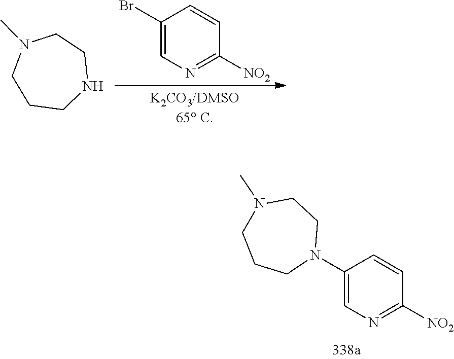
C1(N2CCN(C)CCC2)=CN=C([NO2])C=C1.C1(Br)=CN=C([NO2])C=C1.N1(C)CCCNCC1
